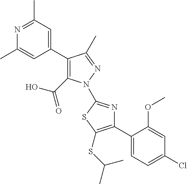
C1(C2=CC(C)=NC(C)=C2)=C(C(O)=O)N(C2=NC(C3=CC=C(Cl)C=C3OC)=C(SC(C)C)S2)N=C1C
